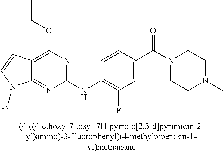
C12=NC(NC3=C(F)C=C(C(N4CCN(C)CC4)=O)C=C3)=NC(OCC)=C1C=CN2[Ts]
